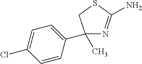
C1(C2=CC=C(Cl)C=C2)(C)N=C(N)SC1
